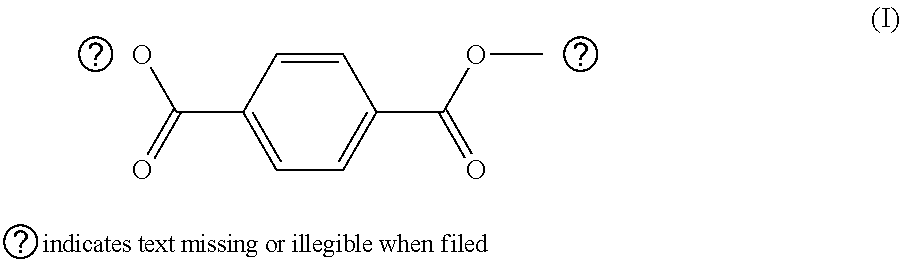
C1=CC(C(O)=O)=CC=C1C(OC)=O
